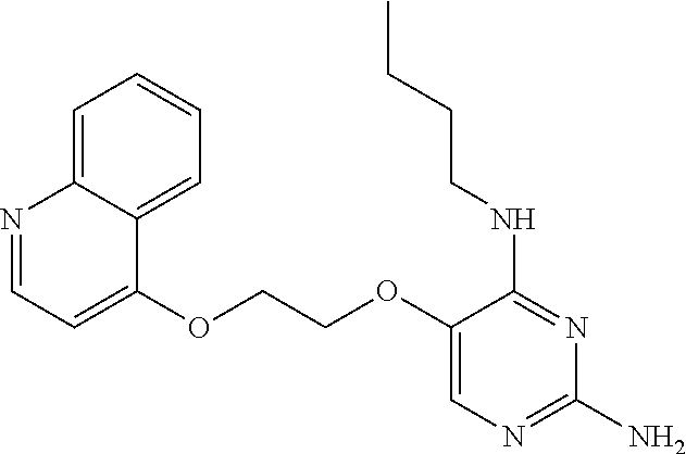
C(COC1=CN=C(N)N=C1NCCCC)OC1=CC=NC2=CC=CC=C12
